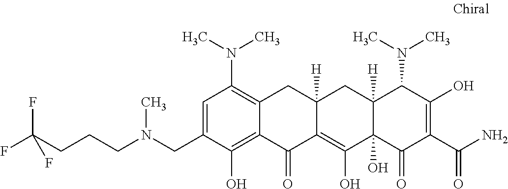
C1=C(CN(CCCC(F)(F)F)C)C(O)=C2C(=C1N(C)C)CC1([H])C(=C(O)C3(O)C([H])(C1)C(N(C)C)C(O)=C(C(N)=O)C3=O)C2=O
